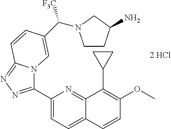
C1(C2=NN=C3N2C=C(C([F3C])N2CCC(N)C2)C=C3)=CC=C2C(=N1)C(C1CC1)=C(OC)C=C2
